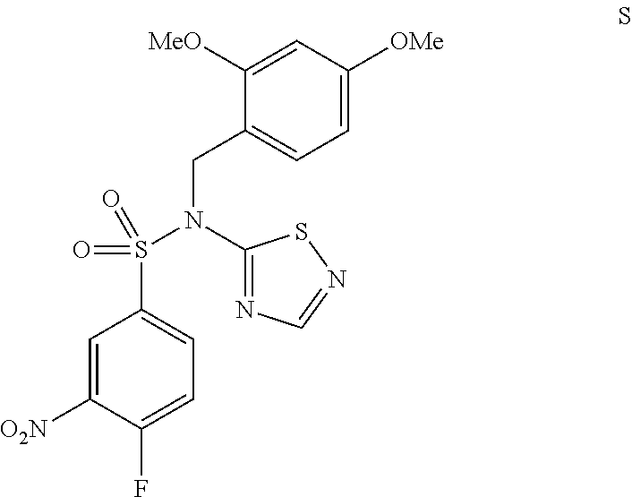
C1=C([O2N])C(F)=CC=C1S(=O)(N(CC1=CC=C([OMe])C=C1[MeO])C1=NC=NS1)=O
